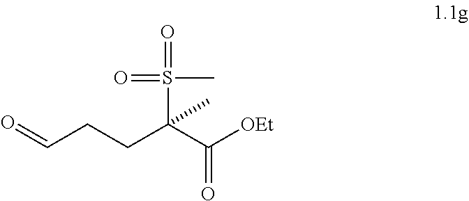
O=CCCC(C([OEt])=O)(S(=O)(C)=O)C
